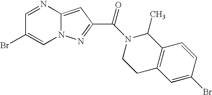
C1=NC2=CC(C(N3C(C)C4=C(CC3)C=C(Br)C=C4)=O)=NN2C=C1Br
